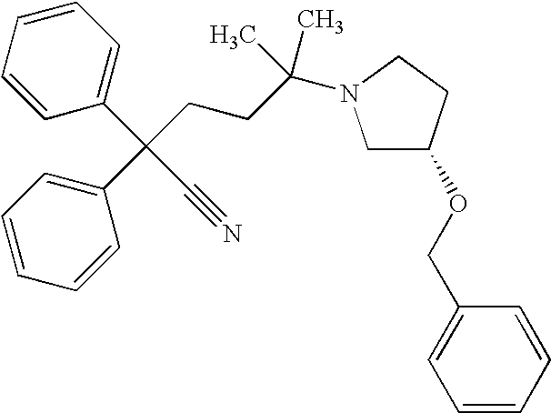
O(CC1=CC=CC=C1)C1CN(C(CCC(C2=CC=CC=C2)(C2=CC=CC=C2)C#N)(C)C)CC1
